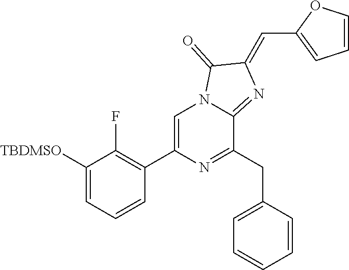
C1([TBDMSO])=CC=CC(C2=CN3C(=NC(=CC4=CC=CO4)C3=O)C(CC3=CC=CC=C3)=N2)=C1F
